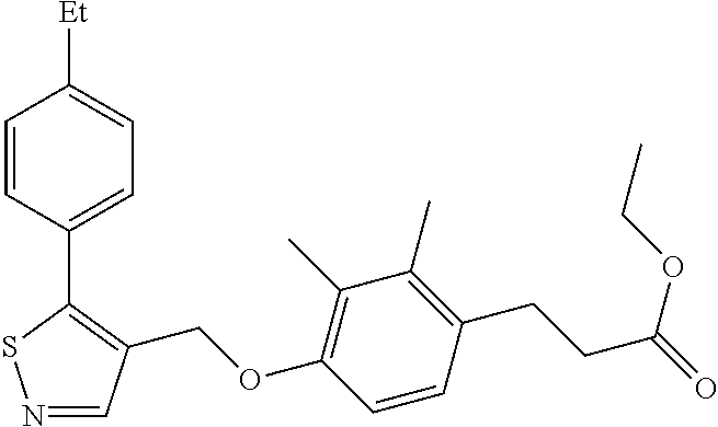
N1=CC(COC2=C(C)C(C)=C(CCC(=O)OCC)C=C2)=C(C2=CC=C([Et])C=C2)S1
